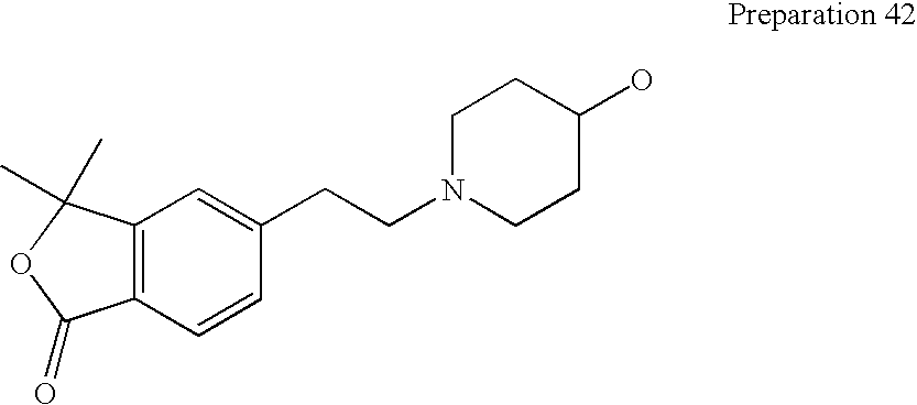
C12=C(C=CC(CCN3CCC(O)CC3)=C1)C(=O)OC2(C)C
